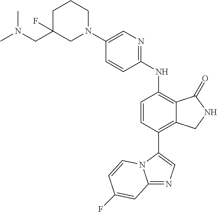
C1(N2CCCC(CN(C)C)(F)C2)=CN=C(NC2=C3C(=C(C4=CN=C5N4C=CC(F)=C5)C=C2)CNC3=O)C=C1
